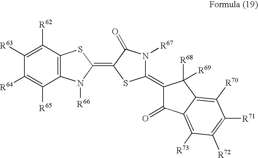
C1([R63])=C([R62])C2=C(N([R66])C(=C3C(=O)N([R67])C(=C4C(=O)C5=C([R73])C([R72])=C([R71])C([R70])=C5C4([R68])[R69])S3)S2)C([R65])=C1[R64]
